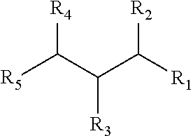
[R5]C(C(C([R1])[R2])[R3])[R4]
